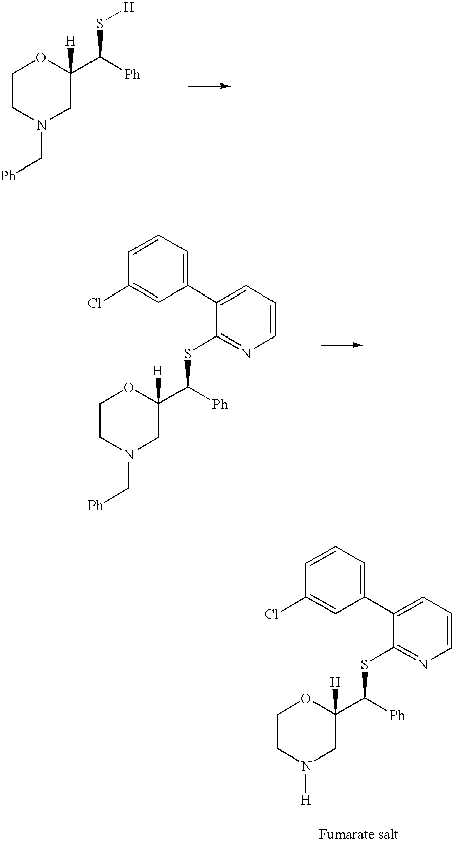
C1CN(C[Ph])CC([H])(C([Ph])S[H])O1.C1CN(C[Ph])CC([H])(C([Ph])SC2=NC=CC=C2C2=CC=CC(Cl)=C2)O1.C1CN([H])CC([H])(C([Ph])SC2=NC=CC=C2C2=CC=CC(Cl)=C2)O1
